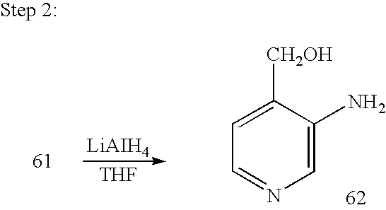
[THF].C1=NC=C(N)C([CH2OH])=C1
